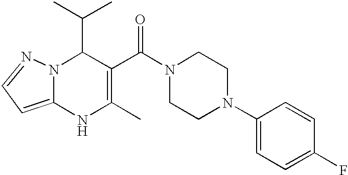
C(C1N2C(=CC=N2)NC(C)=C1C(=O)N1CCN(C2=CC=C(F)C=C2)CC1)(C)C
